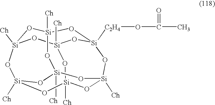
[Si]12([Ch])O[Si]3([Ch])O[Si]4([C2H4]OC(C)=O)O[Si]([Ch])(O1)O[Si]1([Ch])O[Si]([Ch])(O[Si]([Ch])(O3)O[Si]([Ch])(O1)O2)O4
